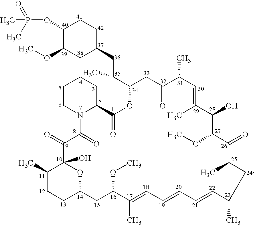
C1(C)CCC2OC1(O)C(=O)C(=O)N1C(CCCC1)C(=O)OC(C(CC1CCC(OP(C)(=O)C)C(OC)C1)C)CC(=O)C(C)C=C(C)C(O)C(OC)C(=O)C(C)CC(C)C=CC=CC=C(C)C(OC)C2
